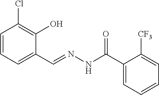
C1=CC=C(C=NNC(=O)C2=CC=CC=C2[CF3])C(O)=C1Cl
